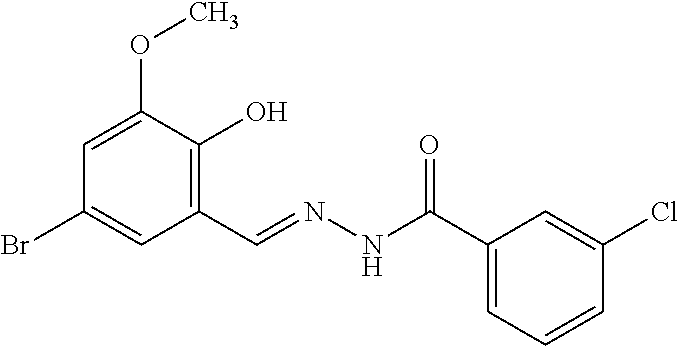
C1=C(OC)C(O)=C(C=NNC(C2=CC=CC(Cl)=C2)=O)C=C1Br
